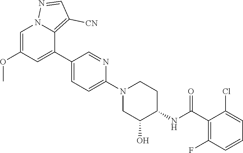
C1=C(OC)C=C(C2=CC=C(N3CC(O)C(NC(C4=C(F)C=CC=C4Cl)=O)CC3)N=C2)C2=C([CN])C=NN12
